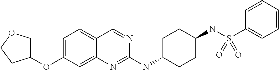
C1=C(OC2COCC2)C=C2C(=C1)C=NC(NC1CCC(NS(C3=CC=CC=C3)(=O)=O)CC1)=N2
